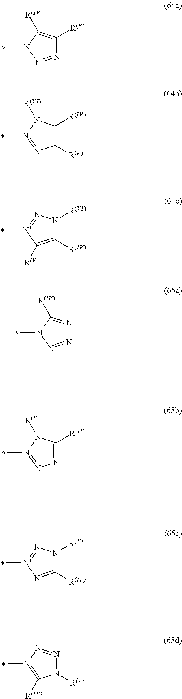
N1=NN(C)C([R(IV)])=C1[R(V)].C1([R(V)])=C([R(IV)])N([R(VI)])[N+](C)=N1.C1([R(IV)])=C([R(V)])[N+](C)=NN1[R(VI)].N1=NN(C)C([R(IV)])=N1.N1=C([R(IV])N([R(V)])[N+](C)=N1.C1([R(IV)])=N[N+](C)=NN1[R(V)].N1([R(V)])N=N[N+](C)=C1[R(IV)]
